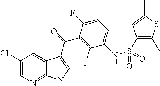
C1(Cl)=CN=C2C(=C1)C(C(=O)C1=C(F)C(NS(=O)(=O)C3=C(C)SC(C)=C3)=CC=C1F)=CN2
